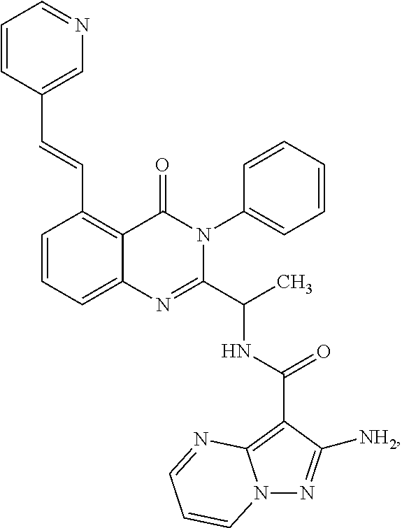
C1(C=CC2=CN=CC=C2)=C2C(=CC=C1)N=C(C(C)NC(C1=C3N(N=C1[NH2])C=CC=N3)=O)N(C1=CC=CC=C1)C2=O
